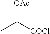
CC([COCl])[OAc]
